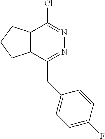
C12=C(C(CC3=CC=C(F)C=C3)=NN=C1Cl)CCC2
